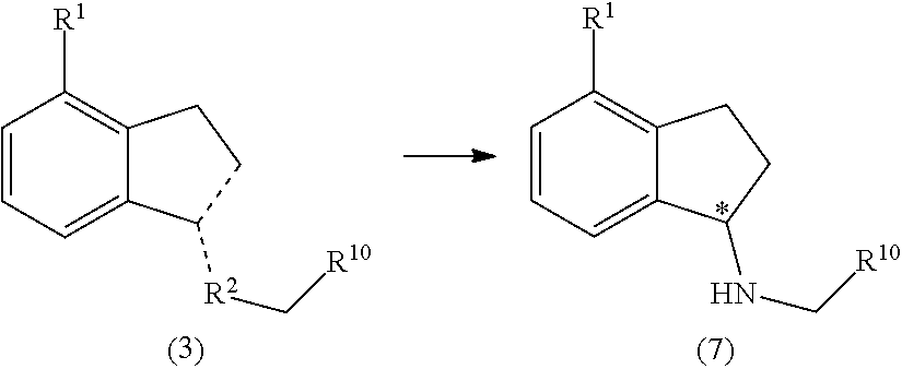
C12=CC=CC([R1])=C1CCC2NC[R10].C12=CC=CC([R1])=C1CCC2[R2]C[R10]
